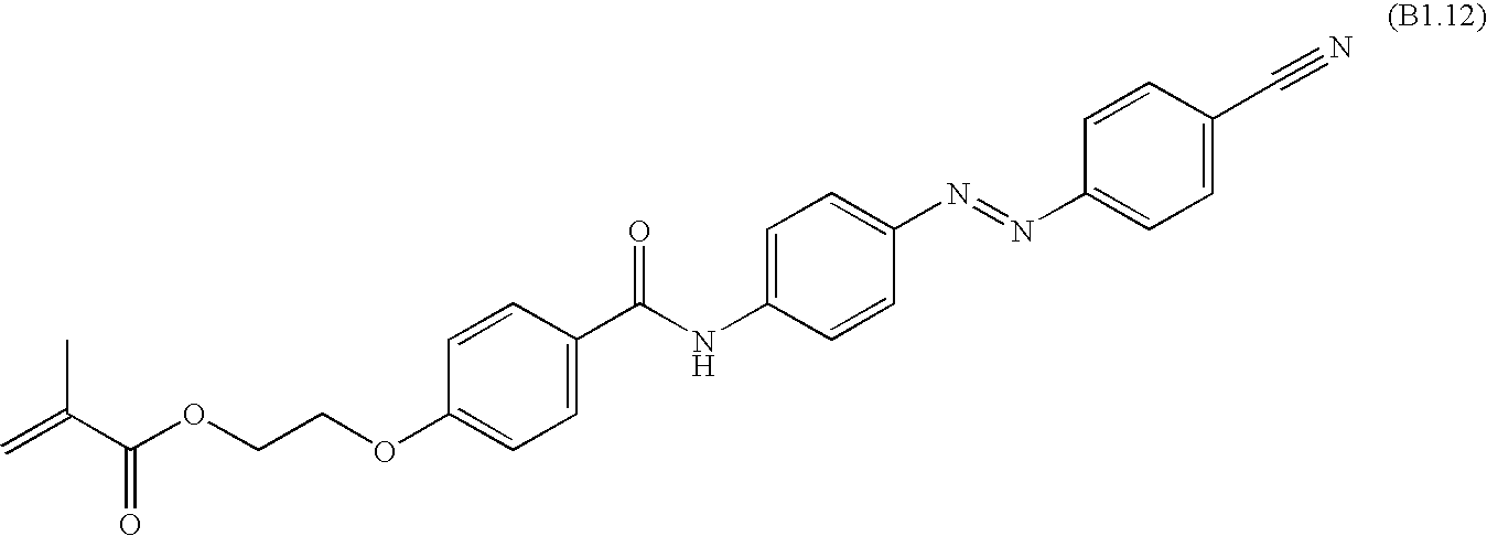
C=C(C(OCCOC1=CC=C(C(NC2=CC=C(N=NC3=CC=C(C#N)C=C3)C=C2)=O)C=C1)=O)C
